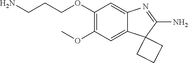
C(OC1=C(OC)C=C2C(=C1)N=C(N)C21CCC1)CCN
